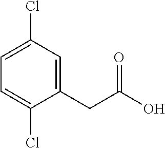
C1=C(Cl)C=C(CC(O)=O)C(Cl)=C1
